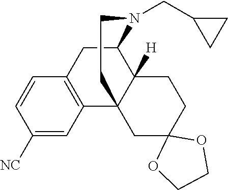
C1([NC])=CC2=C(C=C1)CC1C3([H])C2(CC2(CC3)OCCO2)CCN1CC1CC1
